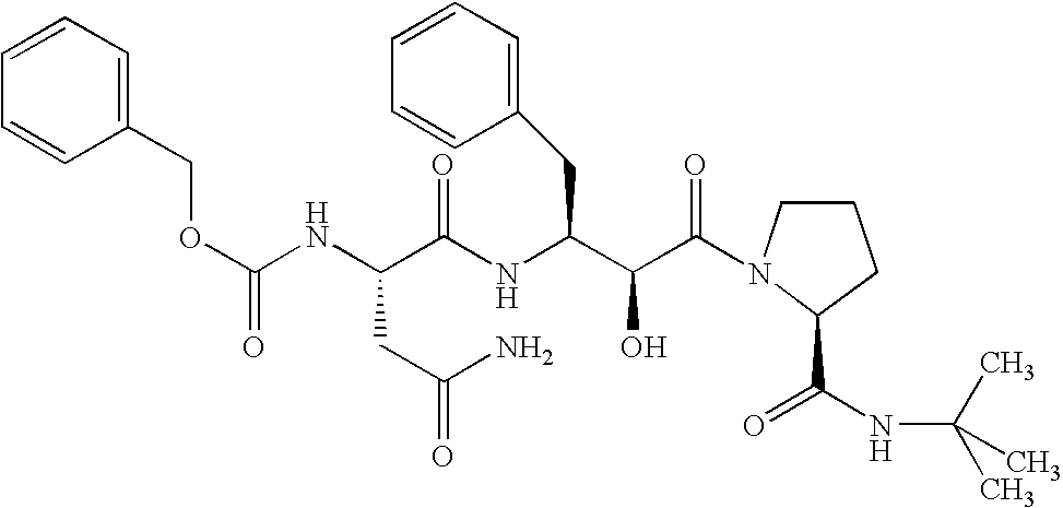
C1(COC(NC(C(NC(C(C(=O)N2CCCC2C(=O)NC(C)(C)C)O)CC2=CC=CC=C2)=O)CC(N)=O)=O)=CC=CC=C1
